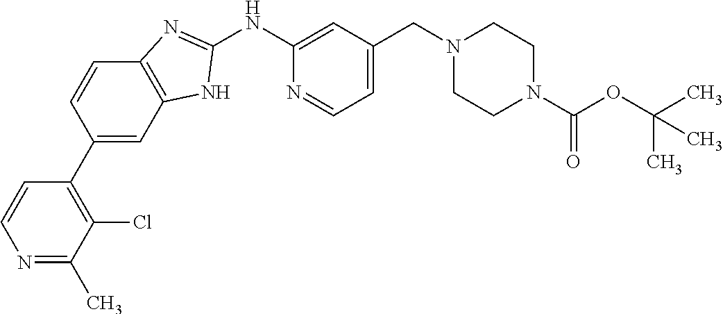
N1=C(C)C(Cl)=C(C2=CC3=C(C=C2)N=C(NC2=CC(CN4CCN(C(OC(C)(C)C)=O)CC4)=CC=N2)N3)C=C1
